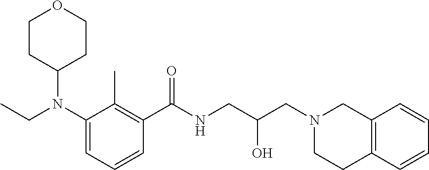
C1(N(CC)C2CCOCC2)=CC=CC(C(NCC(CN2CCC3=C(C2)C=CC=C3)O)=O)=C1C
